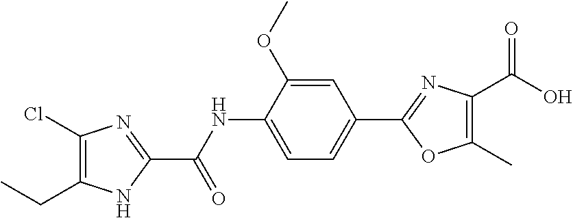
C1(Cl)=C(CC)NC(C(NC2=CC=C(C3=NC(C(O)=O)=C(C)O3)C=C2OC)=O)=N1
